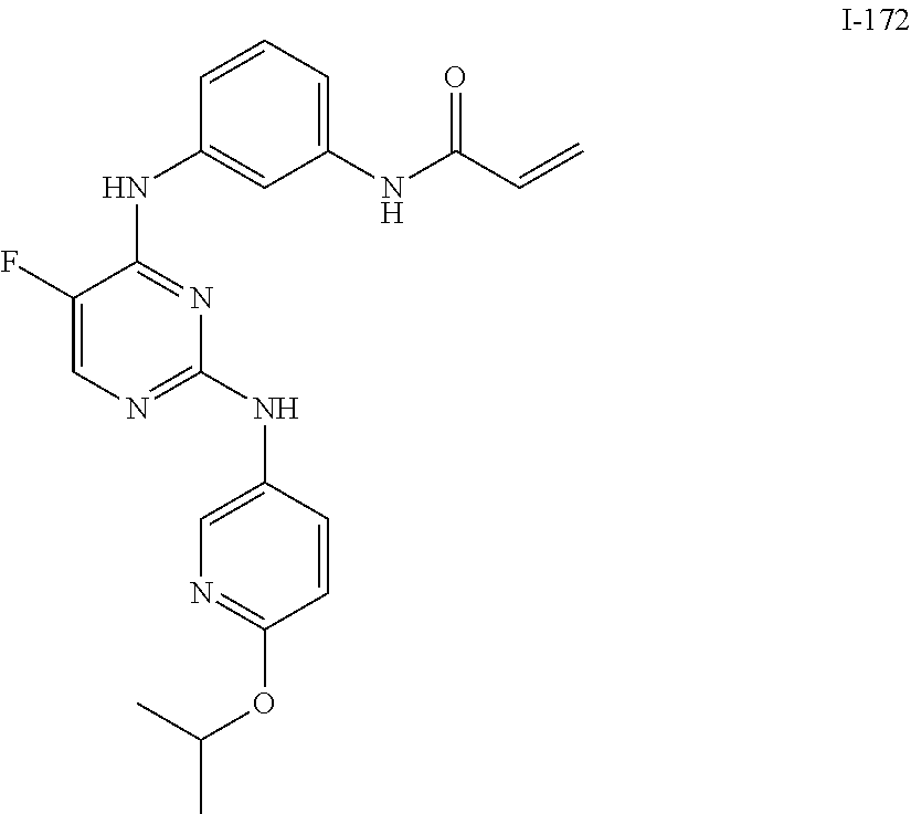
C1=CC=C(NC(C=C)=O)C=C1NC1=NC(NC2=CN=C(OC(C)C)C=C2)=NC=C1F
